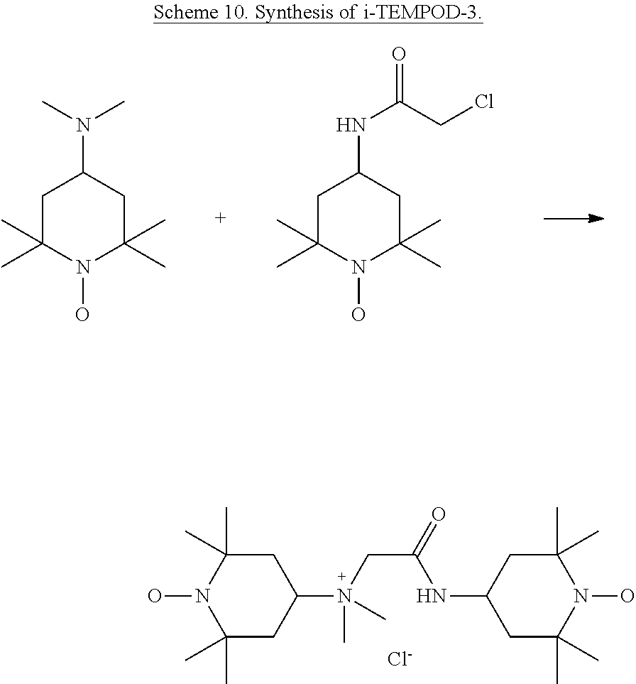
C1(C)(C)CC(N(C)(CC(=O)NC2CC(C)(C)N(O)C(C)(C)C2)C)CC(C)(C)N1O.[Cl-].C1C(C)(C)N(O)C(C)(C)CC1N(C)C.C1C(C)(C)N(O)C(C)(C)CC1NC(=O)CCl
